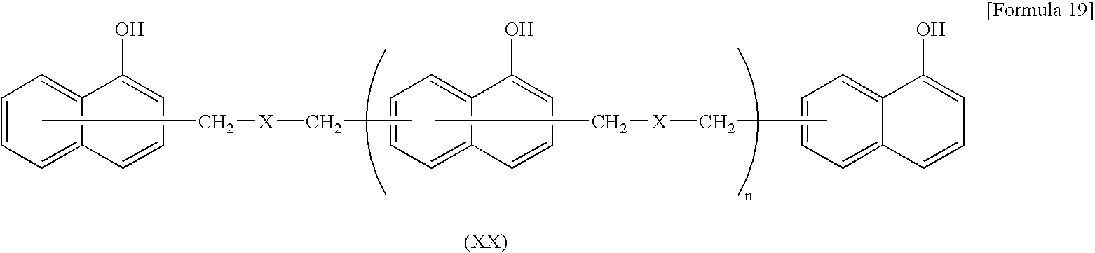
C1=CC=C2C(=C1)C(O)=CC=C2.CC[X]CC.C1=CC=C2C(=C1)C(O)=CC=C2.CC[X]CC.C1=CC=C2C(=C1)C(O)=CC=C2
